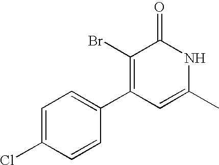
C1=C(Cl)C=CC(C2=C(Br)C(=O)NC(C)=C2)=C1
